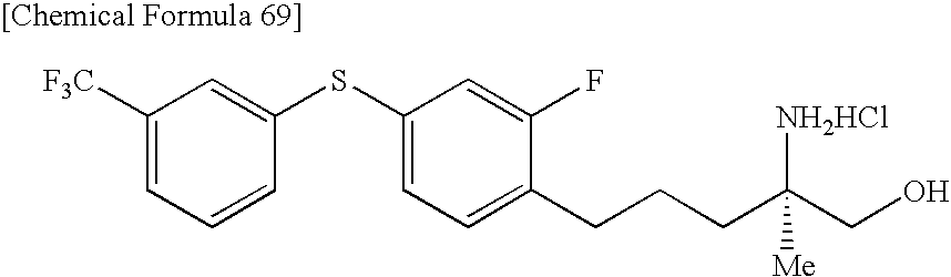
C1([F3C])=CC=CC(SC2=CC=C(CCCC(CO)([NH2HCl])[Me])C(F)=C2)=C1
